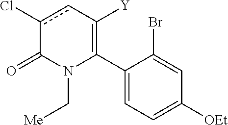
C1(C2=C([Y])cc(Cl)C(=O)N2C[Me])=CC=C([OEt])C=C1Br
